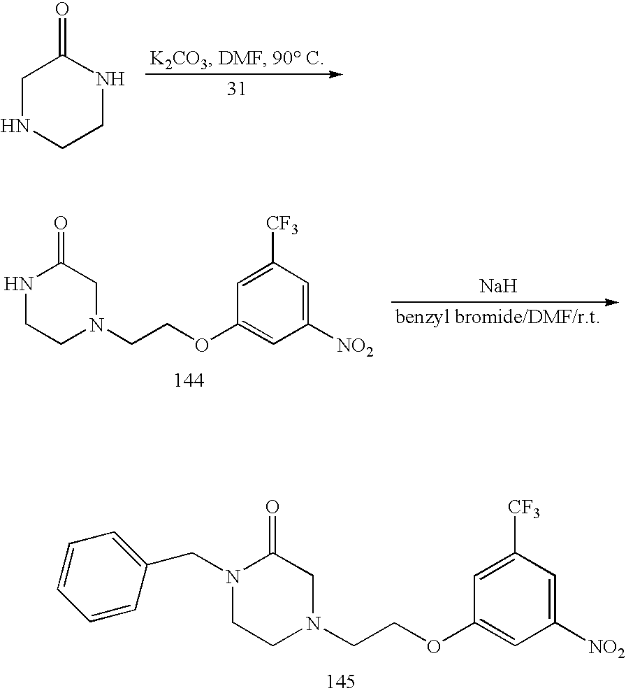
C1NCCNC1=O.[Na].N1CCN(CCOC2=CC([NO2])=CC([CF3])=C2)CC1=O.N1(CC2=CC=CC=C2)CCN(CCOC2=CC([NO2])=CC([CF3])=C2)CC1=O
